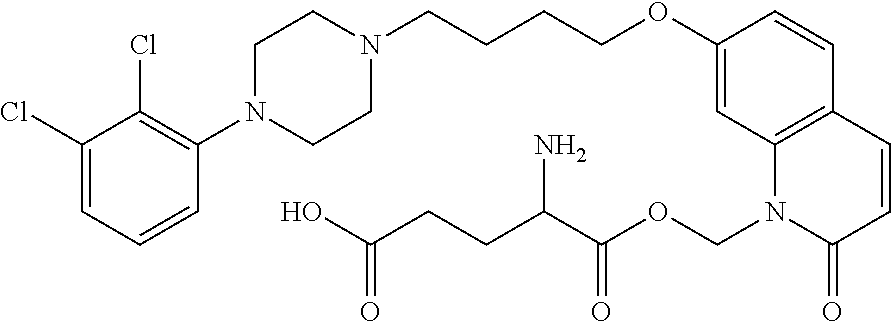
C1(Cl)=CC=CC(N2CCN(CCCCOC3=CC4=C(C=C3)C=CC(=O)N4COC(=O)C(CCC(=O)O)N)CC2)=C1Cl
